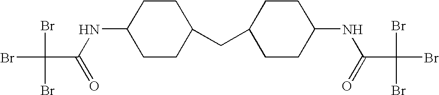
BrC(Br)(Br)C(=O)NC1CCC(CC2CCC(NC(=O)C(Br)(Br)Br)CC2)CC1
